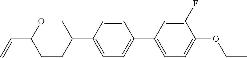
C1OC(C=C)CCC1C1=CC=C(C2=CC=C(OCC)C(F)=C2)C=C1
